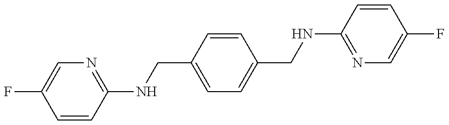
C1=CC(NCC2=CC=C(CNC3=NC=C(F)C=C3)C=C2)=NC=C1F
